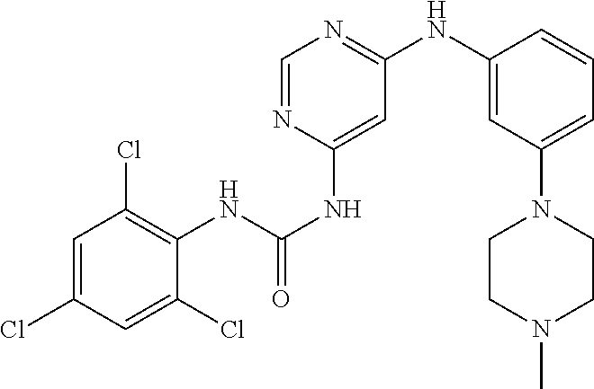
C1=C(Cl)C=C(Cl)C(NC(NC2=CC(NC3=CC(N4CCN(C)CC4)=CC=C3)=NC=N2)=O)=C1Cl
